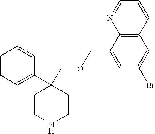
C1=CC=C(C2(COCC3=CC(Br)=CC4=C3N=CC=C4)CCNCC2)C=C1
